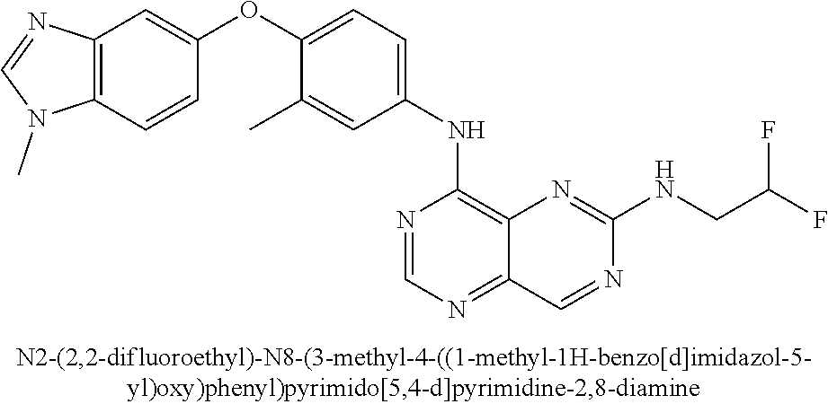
C12=C(C=CC(OC3=CC=C(NC4=C5C(=NC=N4)C=NC(NCC(F)F)=N5)C=C3C)=C1)N(C)C=N2
